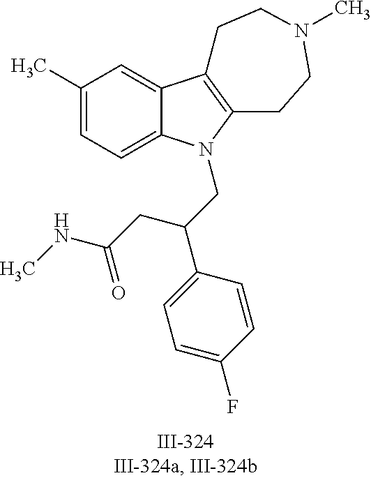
C12=CC(C)=CC=C1N(CC(C1=CC=C(F)C=C1)CC(NC)=O)C1=C2CCN(C)CC1
